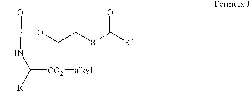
CP(OCCSC([R])=O)(=O)NC([R])[CO2][alkyl]
